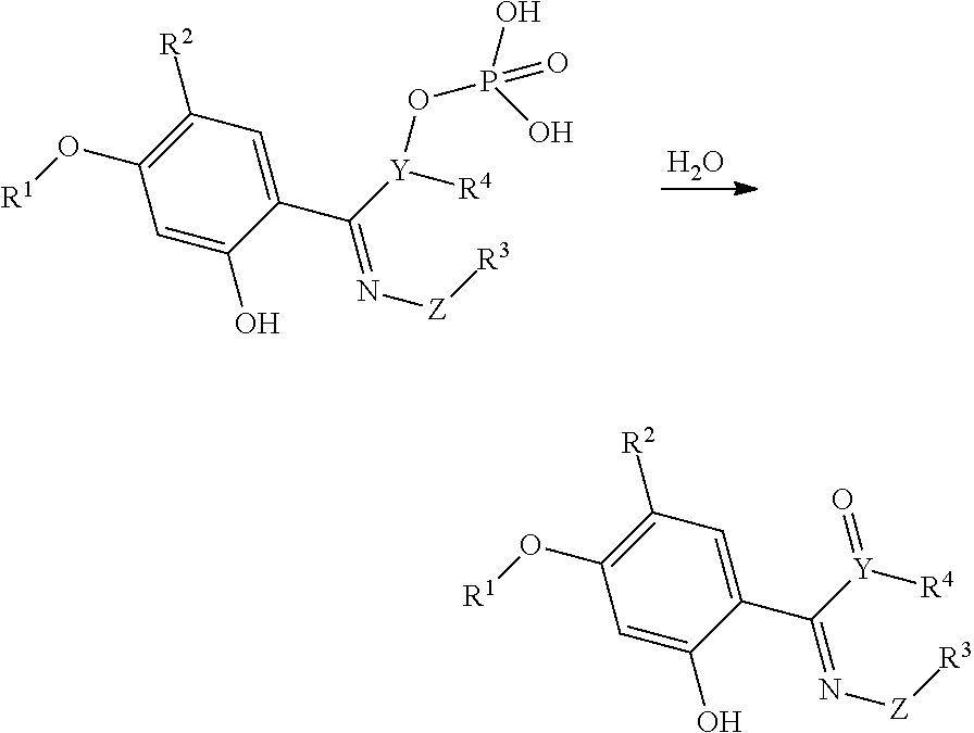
O(C1=C([R2])C=C(C([Y](OP(O)(O)=O)[R4])=N[Z][R3])C(O)=C1)[R1].O.O(C1=C([R2])C=C(C([Y]([R4])=O)=N[Z][R3])C(O)=C1)[R1]
